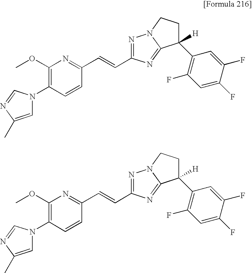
N1(C2=C(OC)N=C(C=CC3=NN4C(=N3)C(C3=C(F)C=C(F)C(F)=C3)([H])CC4)C=C2)C=C(C)N=C1.N1(C2=C(OC)N=C(C=CC3=NN4C(=N3)C(C3=C(F)C=C(F)C(F)=C3)([H])CC4)C=C2)C=C(C)N=C1
